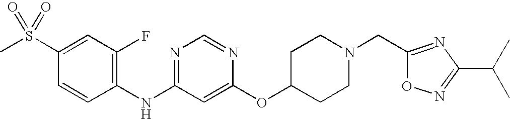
C1(S(C)(=O)=O)=CC(F)=C(NC2=NC=NC(OC3CCN(CC4=NC(C(C)C)=NO4)CC3)=C2)C=C1
